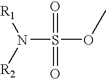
N(S(OC)(=O)=O)([R2])[R1]
